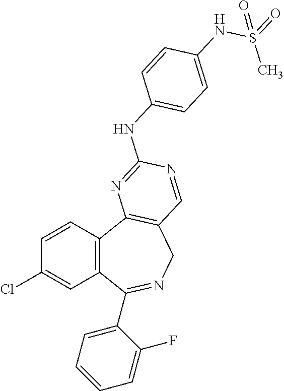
C1=CC2=C(C=C1Cl)C(C1=CC=CC=C1F)=NCC1=C2N=C(NC2=CC=C(NS(=O)(C)=O)C=C2)N=C1
